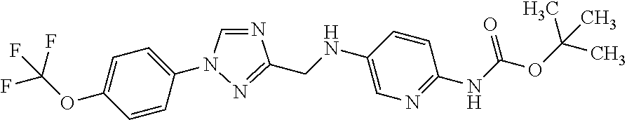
N1=CN(C2=CC=C(OC(F)(F)F)C=C2)N=C1CNC1=CN=C(NC(OC(C)(C)C)=O)C=C1
